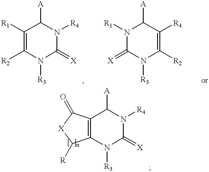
C1([R2])=C([R1])C([A])N([R4])C(=[X])N1[R3].C1(=[X])N([R3])C([R2])=C([R4])C([A])N1[R1].C12=C(C([A])N([R4])C(=[X])N1[R3])C(=O)[X]C2[R]
